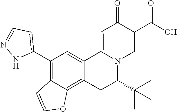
O=C1C(C(O)=O)=CN2C(=C1)C1=CC(C3=CC=NN3)=C3C(=C1CC2C(C)(C)C)OC=C3
